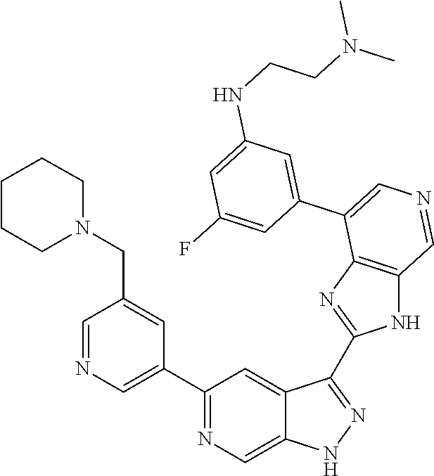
C1(C2=CN=CC(CN3CCCCC3)=C2)=NC=C2C(=C1)C(C1=NC3=C(N1)C=NC=C3C1=CC(NCCN(C)C)=CC(F)=C1)=NN2
